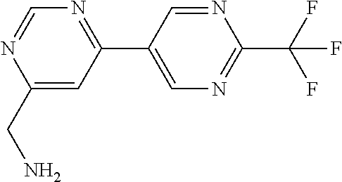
C1(CN)=CC(C2=CN=C(C(F)(F)F)N=C2)=NC=N1
